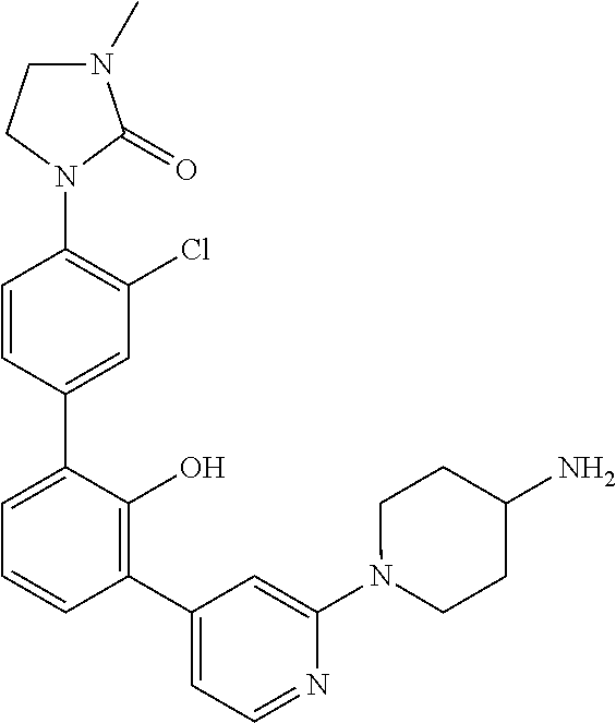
C1(N2C(=O)N(C)CC2)=C(Cl)C=C(C2=CC=CC(C3=CC=NC(N4CCC(N)CC4)=C3)=C2O)C=C1
